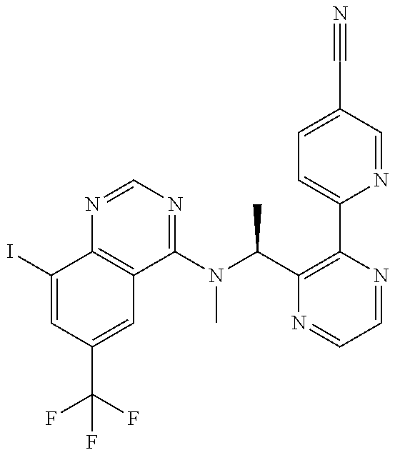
C1(I)=CC(C(F)(F)F)=CC2=C1N=CN=C2N(C(C1=C(C2=CC=C(C#N)C=N2)N=CC=N1)C)C
